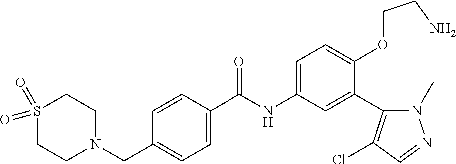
C1=C(C(=O)NC2=CC=C(OCCN)C(C3=C(Cl)C=NN3C)=C2)C=CC(CN2CCS(=O)(=O)CC2)=C1
